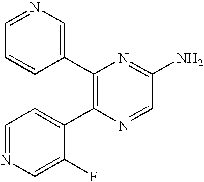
C1(C2=C(C3=CC=NC=C3F)N=CC(N)=N2)=CN=CC=C1
